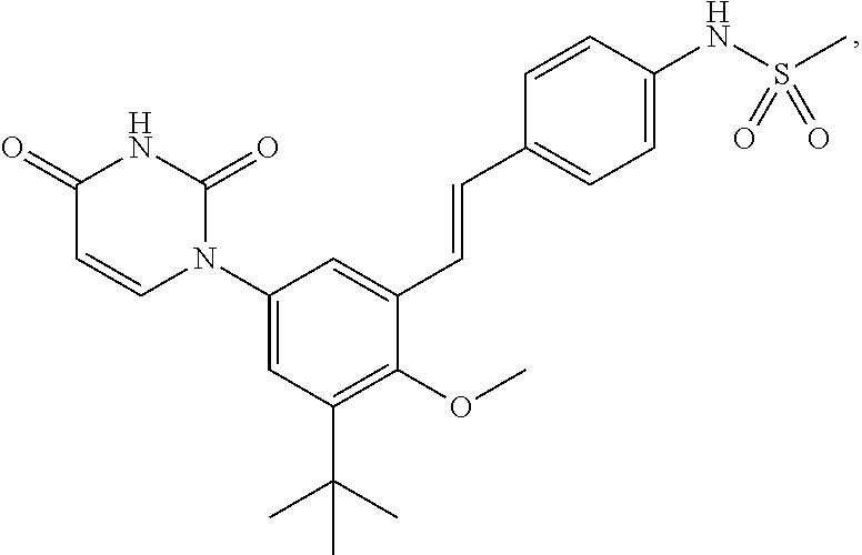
C1(=O)C=CN(C2=CC(C(C)(C)C)=C(OC)C(C=CC3=CC=C(NS(C)(=O)=O)C=C3)=C2)C(=O)N1
